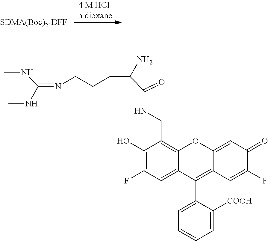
[SDMA(Boc)2-DFF].N(C)C(=NCCCC(C(=O)NCC1=C2OC3=CC(=O)C(F)=CC3=C(C3=CC=CC=C3[COOH])C2=CC(F)=C1O)N)NC
